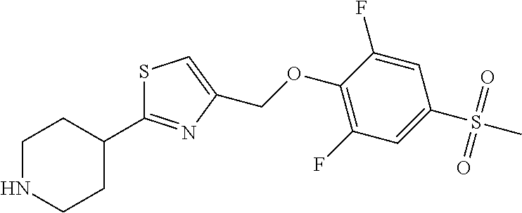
S1C(C2CCNCC2)=NC(COC2=C(F)C=C(S(C)(=O)=O)C=C2F)=C1
